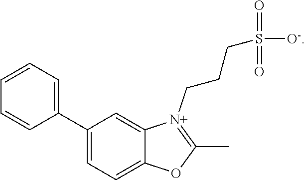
C1=CC=C(C2=CC=C3C(=C2)[N+](CCCS(=O)(=O)[O-])=C(C)O3)C=C1
